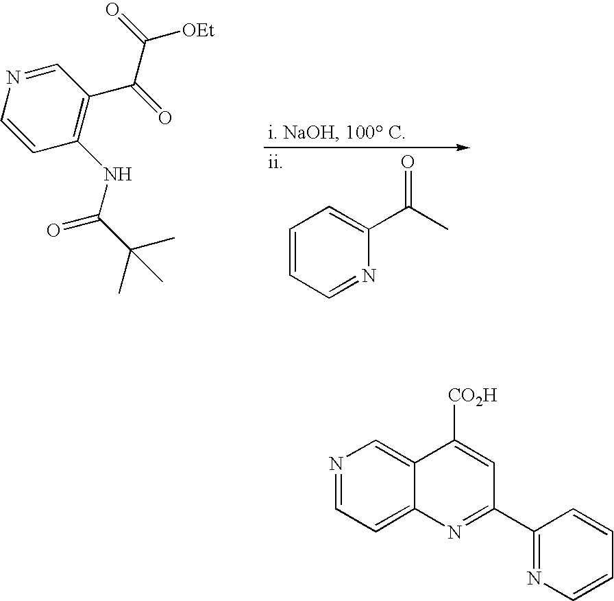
C1=CC(NC(=O)C(C)(C)C)=C(C(=O)C(=O)[OEt])C=N1.C1=CC=NC(C(=O)C)=C1.N1=CC=C2C(=C1)C([CO2H])=CC(C1=NC=CC=C1)=N2
